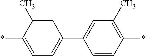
C1=C(C)C(*)=CC=C1C1=CC(C)=C(*)C=C1
